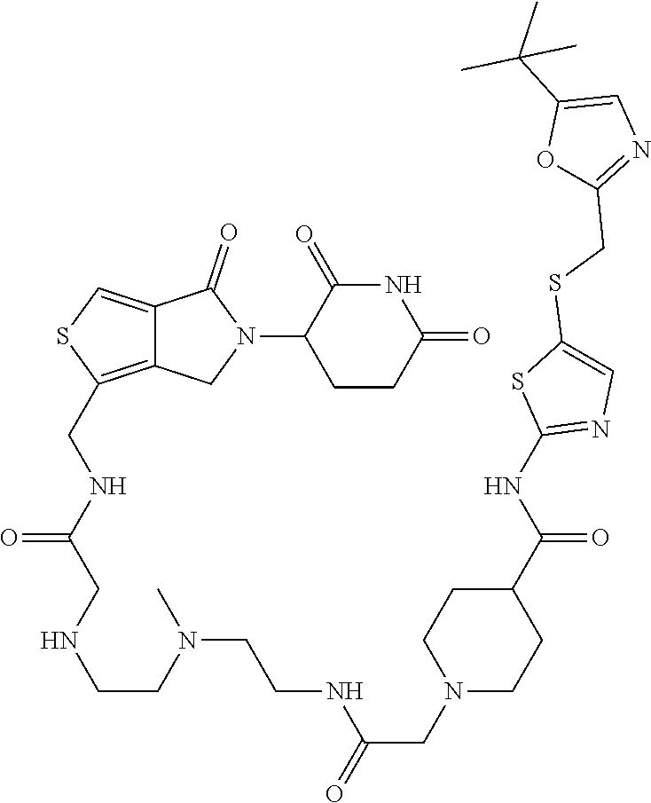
C1CC(=O)NC(=O)C1N1C(=O)C2=CSC(CNC(CNCCN(C)CCNC(CN3CCC(C(NC4=NC=C(SCC5=NC=C(C(C)(C)C)O5)S4)=O)CC3)=O)=O)=C2C1
